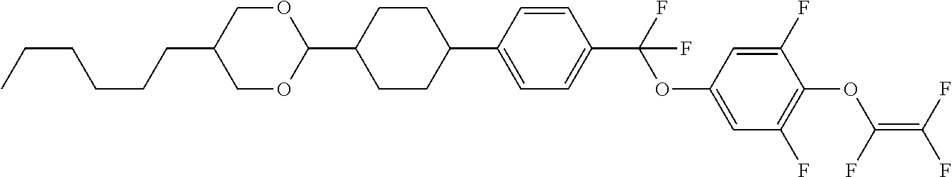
O(C(C1=CC=C(C2CCC(C3OCC(CCCCCC)CO3)CC2)C=C1)(F)F)C1=CC(F)=C(OC(=C(F)F)F)C(F)=C1
